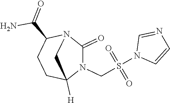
N1(CS(N2C=CN=C2)(=O)=O)C(=O)N2C(C(=O)N)CCC1([H])C2
